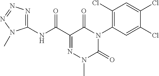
C1(NC(C2=NN(C)C(=O)N(C3=C(Cl)C=C(Cl)C(Cl)=C3)C2=O)=O)=NN=NN1C
